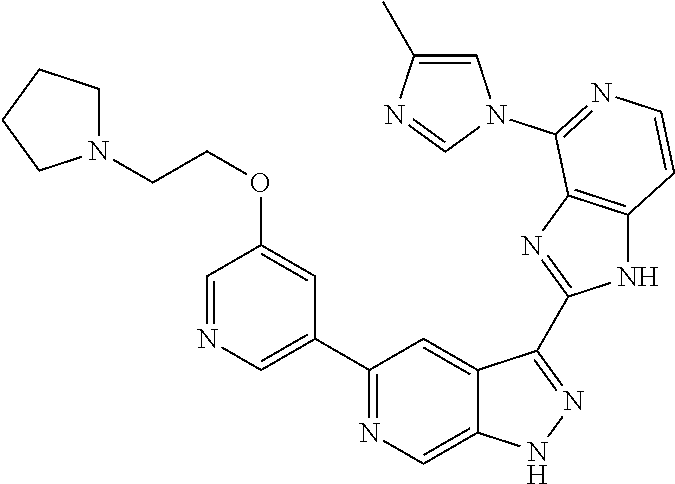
C1(C2=NC=C3C(=C2)C(C2=NC4=C(N2)C=CN=C4N2C=C(C)N=C2)=NN3)=CN=CC(OCCN2CCCC2)=C1
